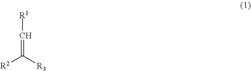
[R2]C([R3])=C[R1]
